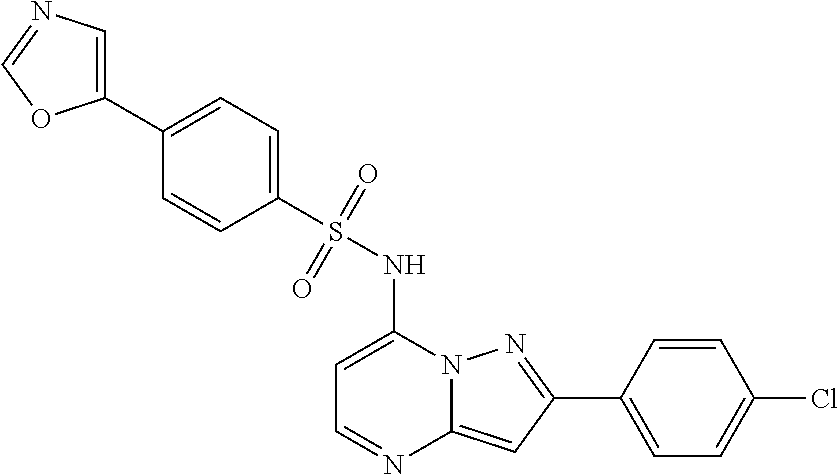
C1(C2=NN3C(=C2)N=CC=C3NS(C2=CC=C(C3=CN=CO3)C=C2)(=O)=O)=CC=C(Cl)C=C1
